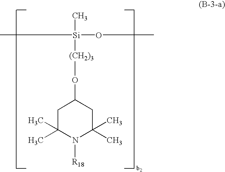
C1C(C)(C)N([R18])C(C)(C)CC1O[(CH2)3][Si](C)(OC)C
